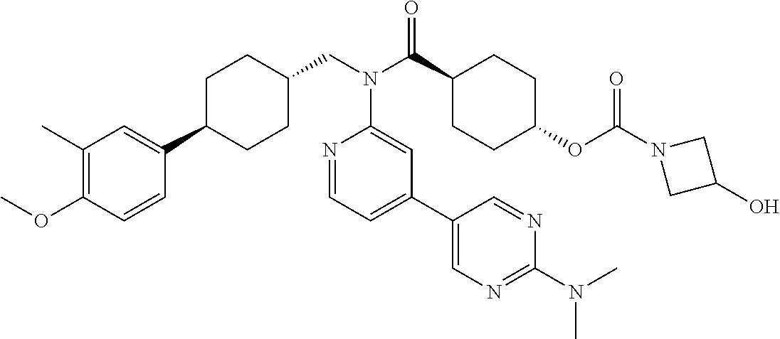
C1(C)=C(OC)C=CC(C2CCC(CN(C3=CC(C4=CN=C(N(C)C)N=C4)=CC=N3)C(=O)C3CCC(OC(=O)N4CC(O)C4)CC3)CC2)=C1
